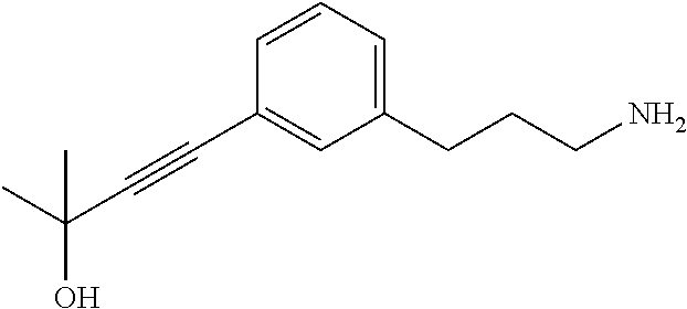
C1=CC(C#CC(C)(O)C)=CC(CCCN)=C1
